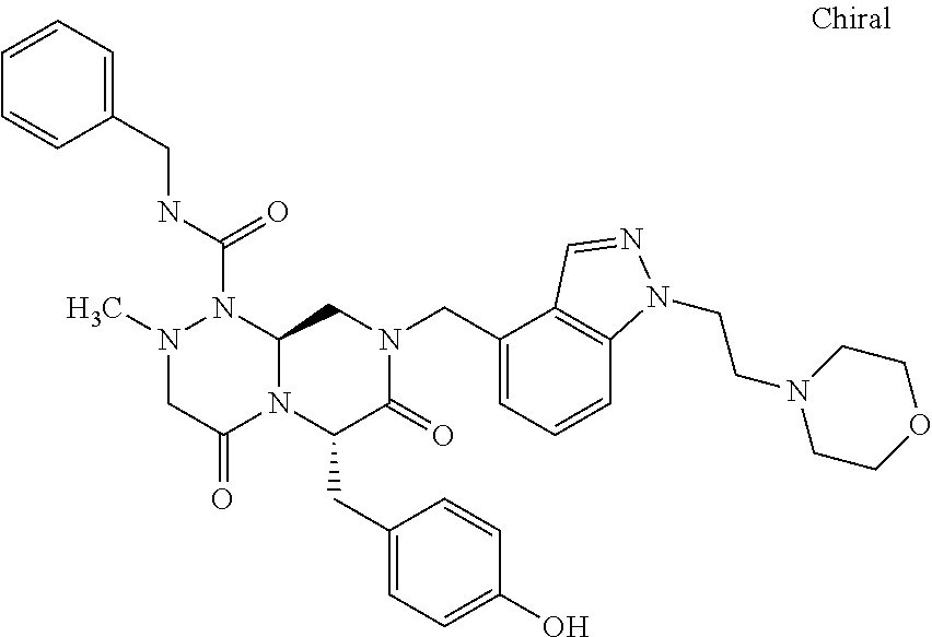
N1(C)CC(=O)N2C(N1C(NCC1=CC=CC=C1)=O)CN(CC1=CC=CC3=C1C=NN3CCN1CCOCC1)C(=O)C2CC1=CC=C(O)C=C1
